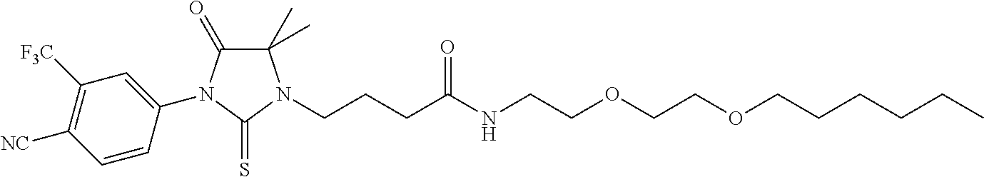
C1(C)(C)C(=O)N(C2=CC([F3C])=C([NC])C=C2)C(=S)N1CCCC(NCCOCCOCCCCCC)=O
